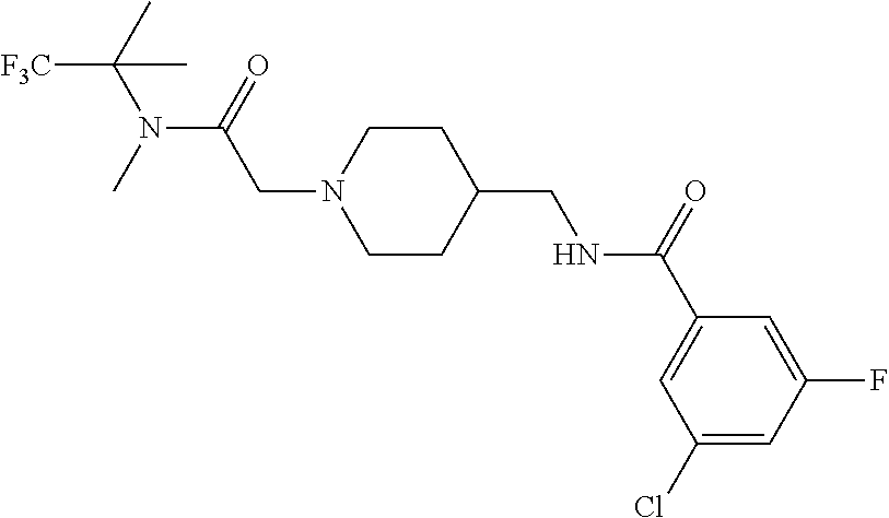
CC(N(C)C(=O)CN1CCC(CNC(C2=CC(Cl)=CC(F)=C2)=O)CC1)(C)[F3C]
